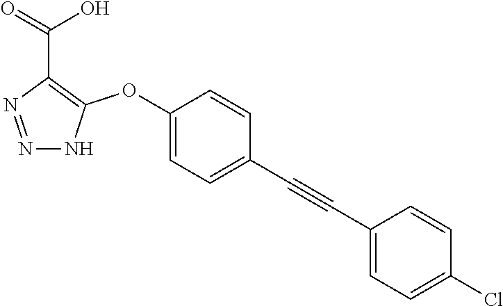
N1=NC(C(=O)O)=C(OC2=CC=C(C#CC3=CC=C(Cl)C=C3)C=C2)N1
